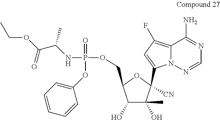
N(P(OCC1C(O)C(O)(C)C([CN])(C2=CC(F)=C3N2N=CN=C3N)O1)(=O)OC1=CC=CC=C1)C(C(OCC)=O)C
